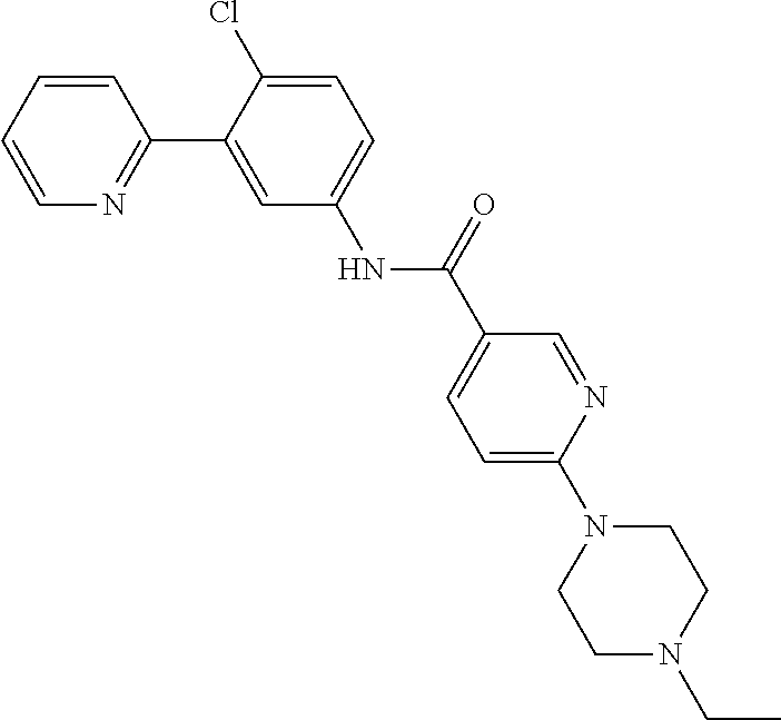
C1=CC=CN=C1C1=CC(NC(C2=CC=C(N3CCN(CC)CC3)N=C2)=O)=CC=C1Cl
